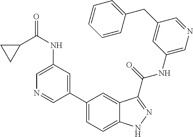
C1(NC(=O)C2CC2)=CN=CC(C2=CC=C3C(=C2)C(C(NC2=CN=CC(CC4=CC=CC=C4)=C2)=O)=NN3)=C1
